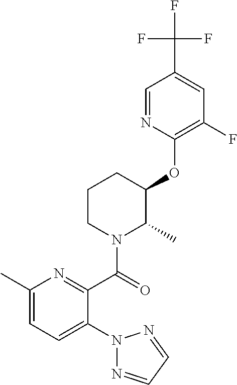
C1(OC2C(C)N(C(=O)C3=NC(C)=CC=C3N3N=CC=N3)CCC2)=C(F)C=C(C(F)(F)F)C=N1
